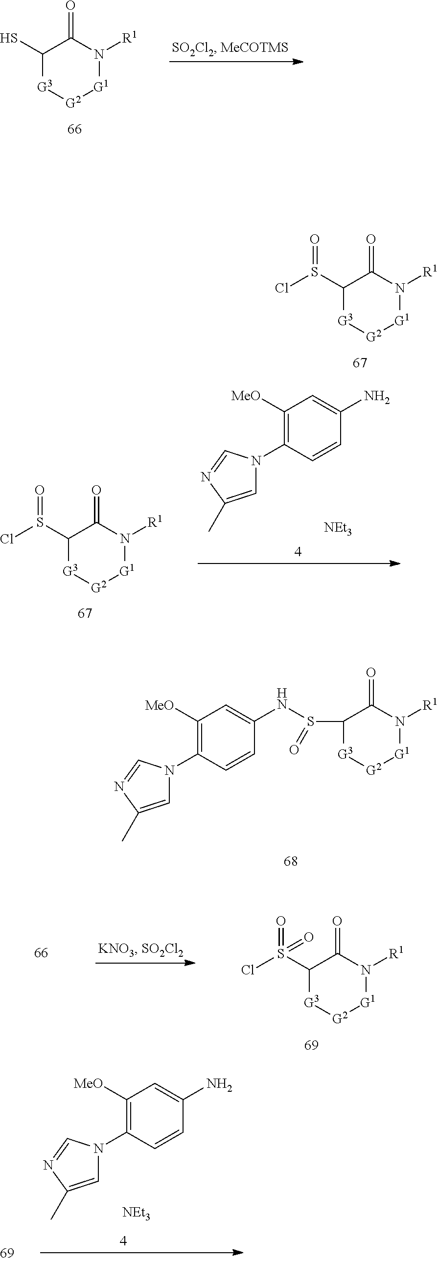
C1(S(Cl)=O)[G3][G2][G1]N([R1])C1=O.C1([MeO])=C(N2C=C(C)N=C2)C=CC(NS(C2[G3][G2][G1]N([R1])C2=O)=O)=C1.C1(S)[G3][G2][G1]N([R1])C1=O.C1(S(Cl)(=O)=O)[G3][G2][G1]N([R1])C1=O.C1([MeO])=C(N2C=C(C)N=C2)C=CC(N)=C1.[NEt3].C1(S(Cl)=O)[G3][G2][G1]N([R1])C1=O.C1([MeO])=C(N2C=C(C)N=C2)C=CC(N)=C1.[NEt3]
